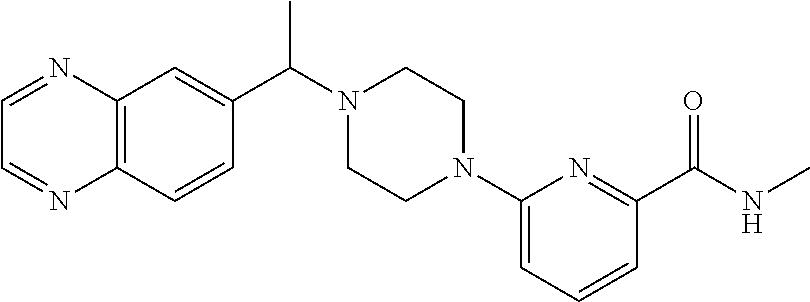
C12=C(C=CC(C(N3CCN(C4=CC=CC(C(NC)=O)=N4)CC3)C)=C1)N=CC=N2
